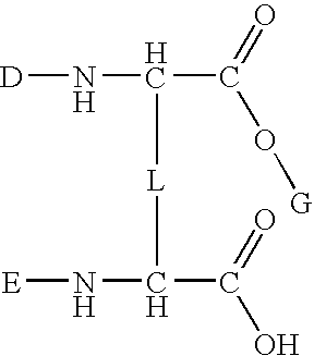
[D]NC([L]C(N[E])C(=O)O)C(=O)O[G]
